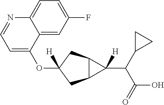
O(C1([H])CC2C(C1)C2(C(C(=O)O)C1CC1)[H])C1=CC=NC2=CC=C(F)C=C12
